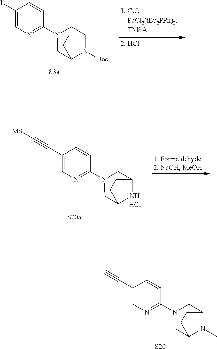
C1(C#C)=CN=C(N2CC3N(C)C(C2)CC3)C=C1.[S20].C1(I)=CN=C(N2CC3N([Boc])C(C2)CC3)C=C1.C1(C#C[TMS])=CN=C(N2CC3NC(C2)CC3)C=C1.Cl
